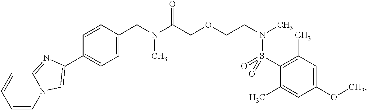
C1(CN(C(COCCN(C)S(C2=C(C)C=C(OC)C=C2C)(=O)=O)=O)C)=CC=C(C2=CN3C=CC=CC3=N2)C=C1
